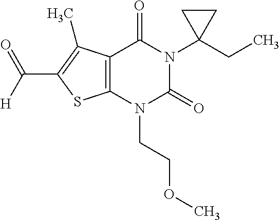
C12=C(N(CCOC)C(=O)N(C3(CC)CC3)C1=O)SC(C([H])=O)=C2C
